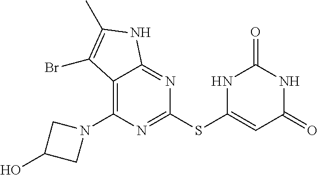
C1(SC2=CC(=O)NC(=O)N2)=NC(N2CC(O)C2)=C2C(=N1)NC(C)=C2Br
